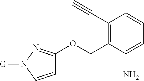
C1(C#C)=C(COC2=NN([G])C=C2)C(N)=CC=C1
